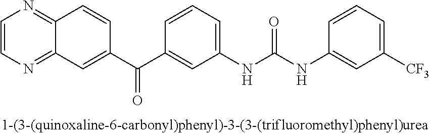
C1=CN=C2C(=N1)C=C(C(=O)C1=CC(NC(=O)NC3=CC([CF3])=CC=C3)=CC=C1)C=C2
